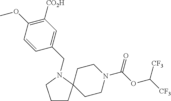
C1CC2(CCN(C(OC([CF3])[CF3])=O)CC2)N(CC2=CC([CO2H])=C(OC)C=C2)C1
